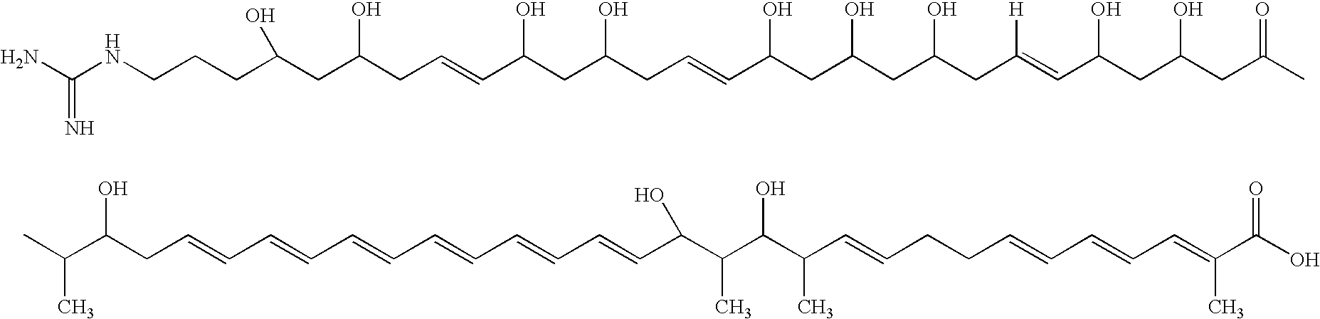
NC(NCCCC(CC(CC=CC(CC(CC=CC(CC(CC(CC(=CC(CC(CC(C)=O)O)O)[H])O)O)O)O)O)O)O)=N.C(=CC=CC=CC=CC=CC=CC(C(C(C(C=CCCC=CC=CC=C(C(O)=O)C)C)O)C)O)CC(C(C)C)O
